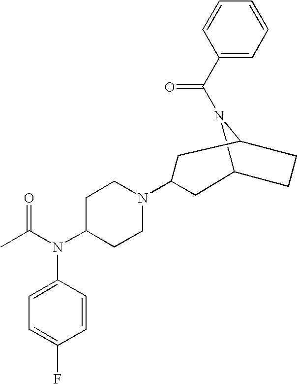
C12N(C(=O)C3=CC=CC=C3)C(CC1)CC(N1CCC(N(C(C)=O)C3=CC=C(F)C=C3)CC1)C2
